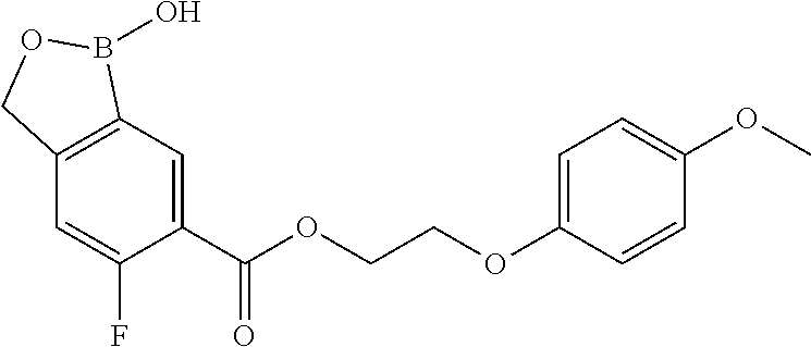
C1=C(C(OCCOC2=CC=C(OC)C=C2)=O)C(F)=CC2=C1B(O)OC2
